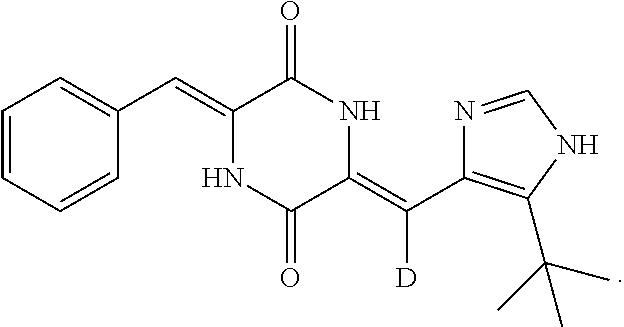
C1=CC=CC(C=C2NC(=O)C(=C(C3=C(C(C)(C)C)NC=N3)[D])NC2=O)=C1
